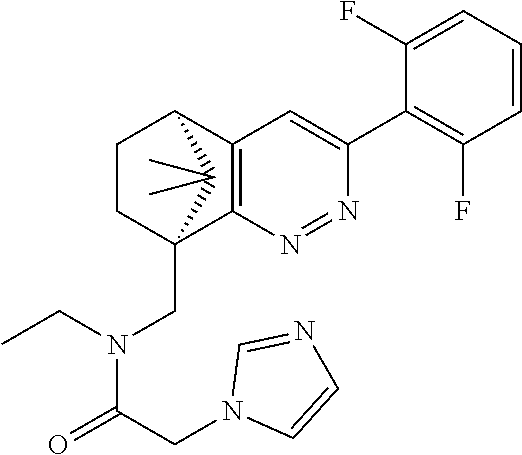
C12=C(N=NC(C3=C(F)C=CC=C3F)=C1)C1(CN(C(CN3C=CN=C3)=O)CC)CCC2C1(C)C
